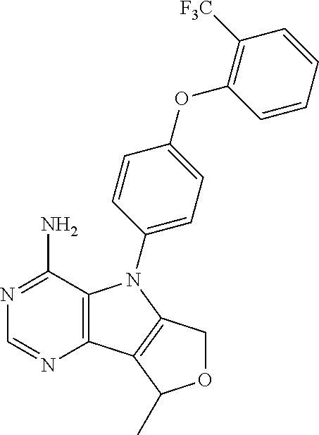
C12=C(C(N)=NC=N1)N(C1=CC=C(OC3=C([F3C])C=CC=C3)C=C1)C1=C2C(C)OC1
